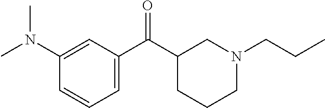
C1(N(C)C)=CC(C(C2CCCN(CCC)C2)=O)=CC=C1
